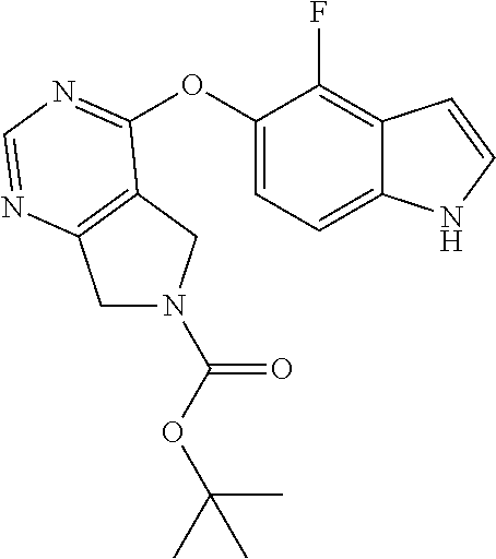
C1(OC2=NC=NC3=C2CN(C(OC(C)(C)C)=O)C3)=CC=C2C(=C1F)C=CN2
